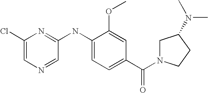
C1(Cl)=CN=CC(NC2=CC=C(C(=O)N3CC(N(C)C)CC3)C=C2OC)=N1
